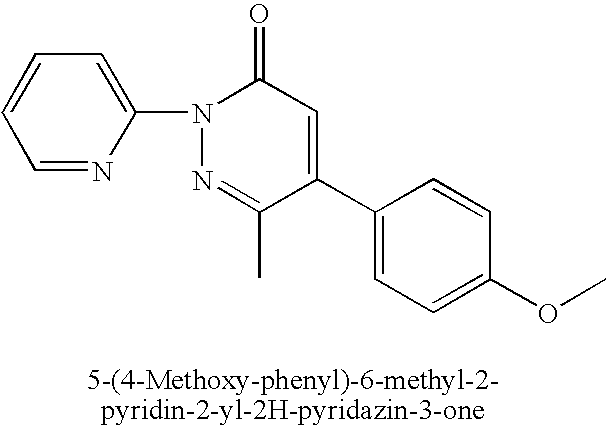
C1(C2=CC(=O)N(C3=CC=CC=N3)N=C2C)=CC=C(OC)C=C1
